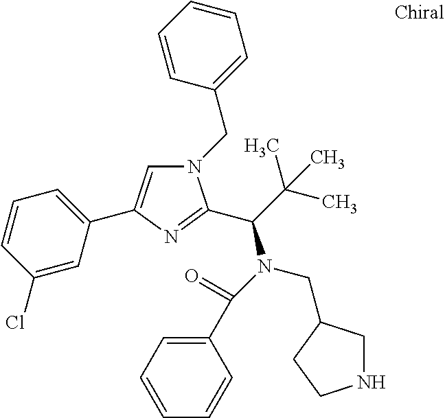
N1(CC2=CC=CC=C2)C=C(C2=CC=CC(Cl)=C2)N=C1C(C(C)(C)C)N(C(=O)C1=CC=CC=C1)CC1CNCC1
